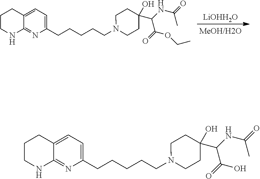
[LiOHH2O].C1CNC2=NC(CCCCCN3CCC(O)(C(C(OCC)=O)NC(=O)C)CC3)=CC=C2C1.C1CNC2=NC(CCCCCN3CCC(O)(C(C(O)=O)NC(=O)C)CC3)=CC=C2C1
